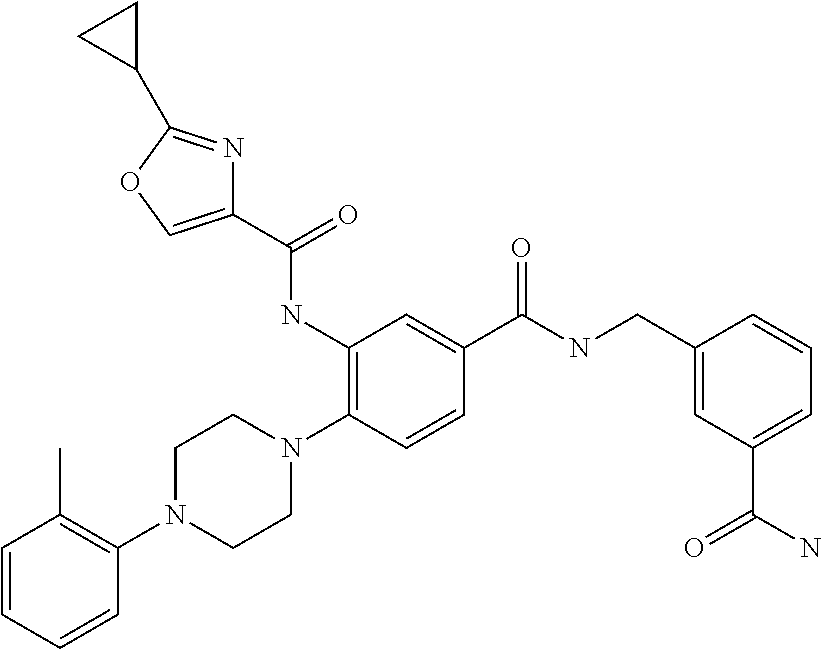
C1(NC(C2=COC(C3CC3)=N2)=O)=C(N2CCN(C3=C(C)C=CC=C3)CC2)C=CC(C(NCC2=CC(C(=O)N)=CC=C2)=O)=C1
